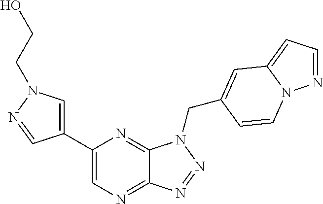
C1=C(C2=CN=C3C(=N2)N(CC2=CC4=CC=NN4C=C2)N=N3)C=NN1CCO
